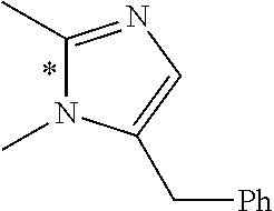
C1(C)=NC=C(C[Ph])N1C
